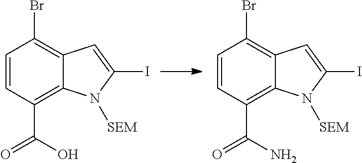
C1=CC(C(O)=O)=C2C(=C1Br)C=C(I)N2[SEM].C1=CC(C(N)=O)=C2C(=C1Br)C=C(I)N2[SEM]
